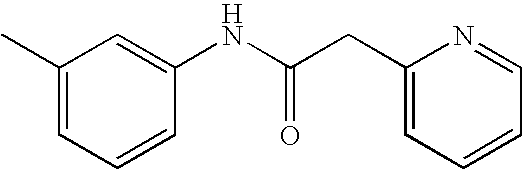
C1=CC(NC(CC2=CC=CC=N2)=O)=CC(C)=C1
